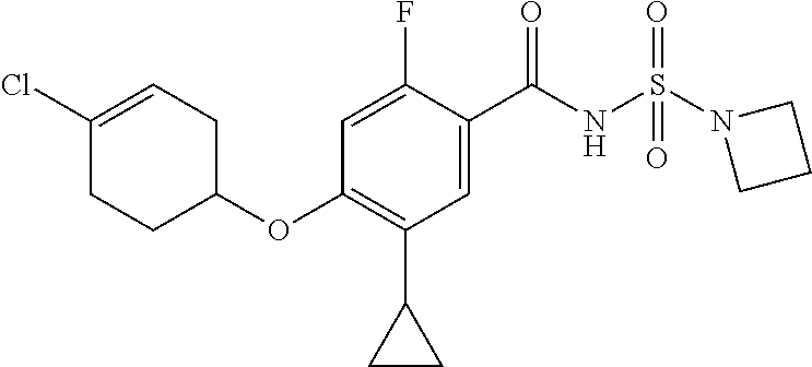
C1=C(F)C(C(NS(N2CCC2)(=O)=O)=O)=CC(C2CC2)=C1OC1CC=C(Cl)CC1
